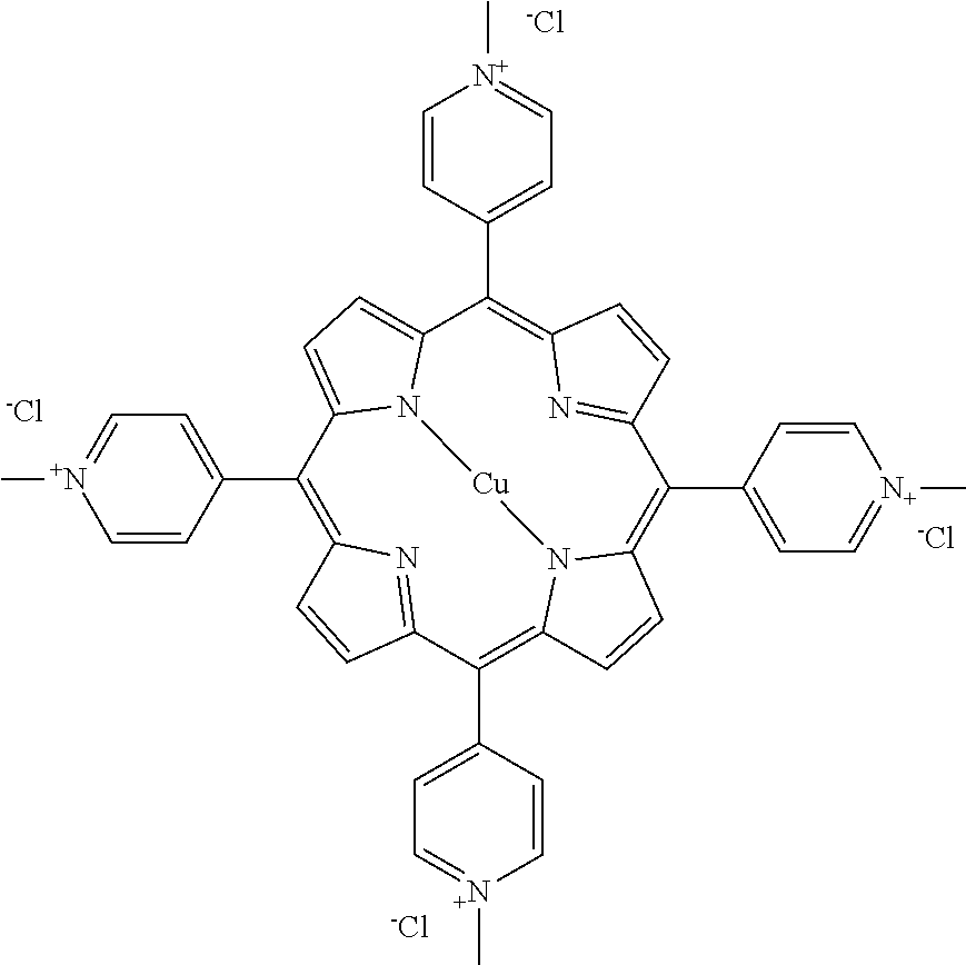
C1(C2=CC=[N+](C)C=C2)=C2N=C(C(C3=CC=[N+](C)C=C3)=C3N4C(=C(C5=CC=[N+](C)C=C5)C5=NC(=C(C6=CC=[N+](C)C=C6)C6=CC=C1N6[Cu]4)C=C5)C=C3)C=C2.[-Cl].[-Cl].[-Cl].[-Cl]
